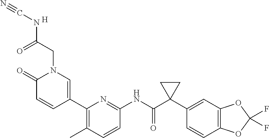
C1(=O)C=CC(C2=C(C)C=CC(NC(C3(C4=CC5=C(C=C4)OC(F)(F)O5)CC3)=O)=N2)=CN1CC(NC#N)=O.[H]
